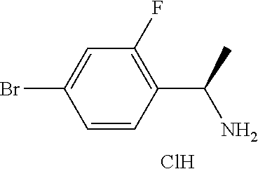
C1=C(Br)C=CC(C(C)N)=C1F.Cl
